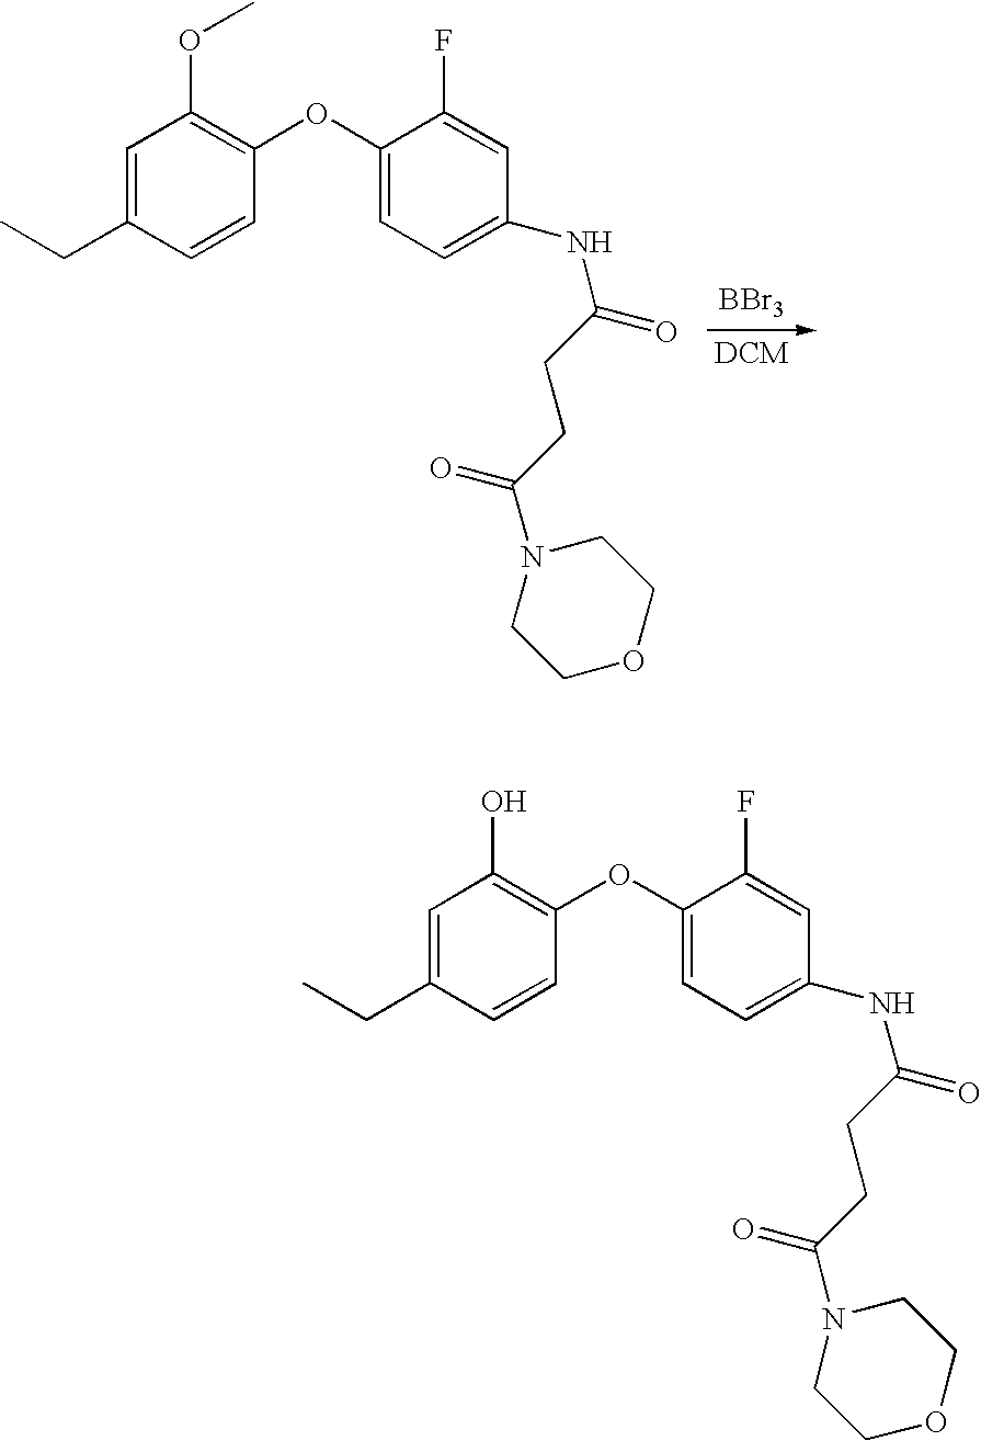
C1=C(CC)C=CC(OC2=CC=C(NC(=O)CCC(N3CCOCC3)=O)C=C2F)=C1OC.[BBr3].C1=C(CC)C=CC(OC2=CC=C(NC(=O)CCC(N3CCOCC3)=O)C=C2F)=C1O
